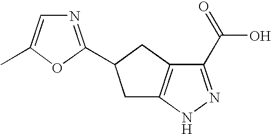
C1(C(=O)O)=NNC2=C1CC(C1=NC=C(C)O1)C2
